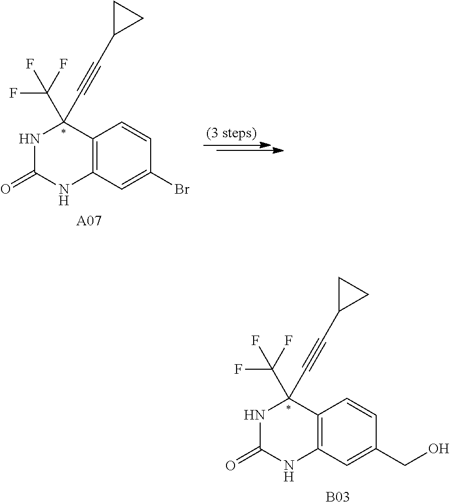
C12=C(C=C(CO)C=C1)NC(=O)NC2(C#CC1CC1)C(F)(F)F.[B03].C12=C(C=C(Br)C=C1)NC(=O)NC2(C#CC1CC1)C(F)(F)F.[A07]
